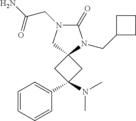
C1=CC=CC(C2(N(C)C)CC3(C2)N(CC2CCC2)C(=O)N(CC(N)=O)C3)=C1
